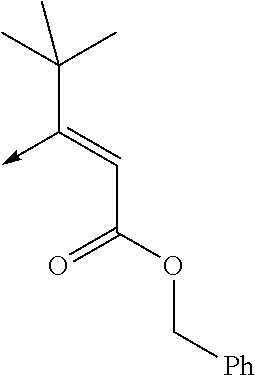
C(C(OC[Ph])=O)=C(C(C)(C)C)->C
